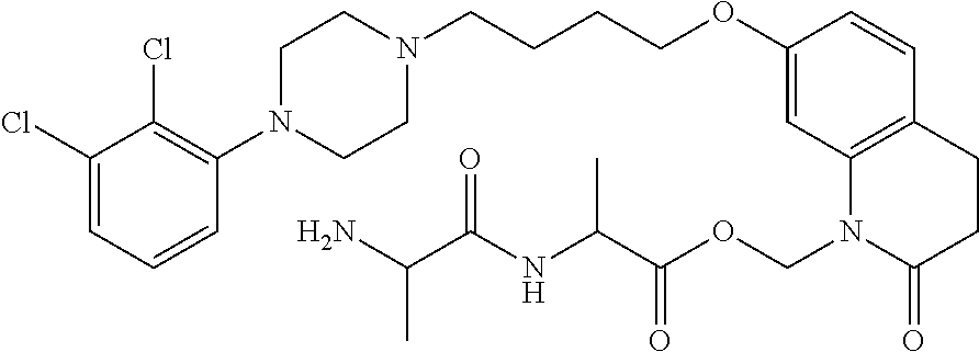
C1=C(Cl)C(Cl)=C(N2CCN(CCCCOC3=CC4=C(C=C3)CCC(=O)N4COC(C(NC(C(N)C)=O)C)=O)CC2)C=C1
